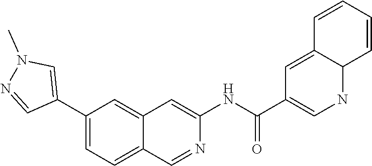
CN1C=C(C2=CC=C3C(=C2)C=C(NC(C2=CNC4C(=C2)C=CC=C4)=O)N=C3)C=N1
